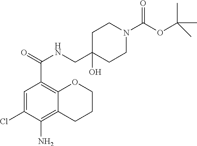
C1=C(Cl)C(N)=C2C(=C1C(=O)NCC1(O)CCN(C(OC(C)(C)C)=O)CC1)OCCC2
